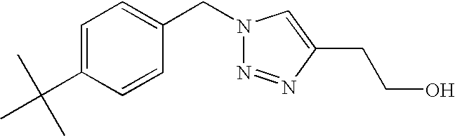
C1=C(C(C)(C)C)C=CC(CN2N=NC(CCO)=C2)=C1
